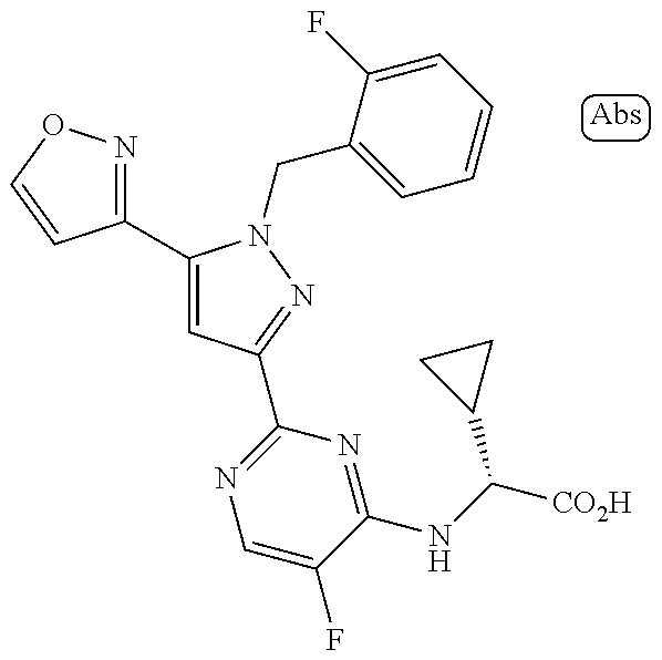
C1(C2=CC(C3=NC=C(F)C(NC(C4CC4)[CO2H])=N3)=NN2CC2=CC=CC=C2F)=NOC=C1
